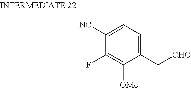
C1([NC])=CC=C(C[CHO])C([OMe])=C1F
